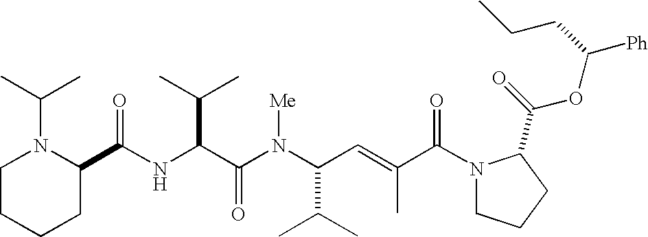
N(C(C(N(C(C(C)C)C=C(C)C(N1CCCC1C(=O)OC(CCC)[Ph])=O)[Me])=O)C(C)C)C(=O)C1N(C(C)C)CCCC1
